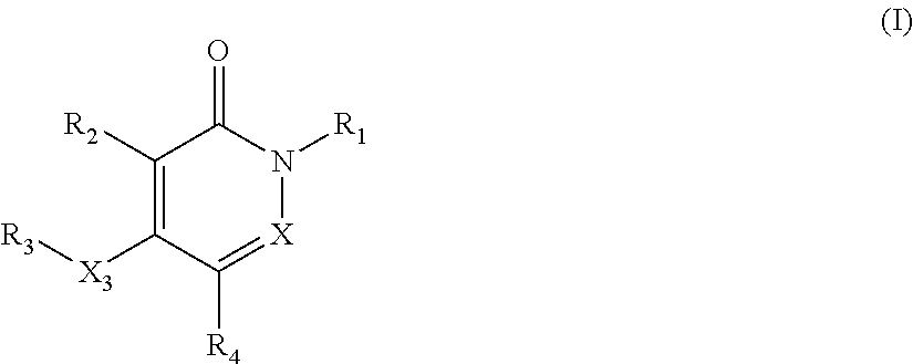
C1([R2])=C([X3][R3])C([R4])=[X]N([R1])C1=O
